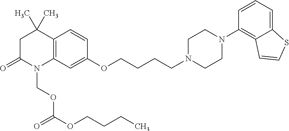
C12=C(C=C(OCCCCN3CCN(C4=C5C(=CC=C4)SC=C5)CC3)C=C1)N(COC(=O)OCCCC)C(=O)CC2(C)C
